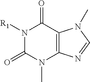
N1([R1])C(=O)N(C)C2=C(C1=O)N(C)C=N2
